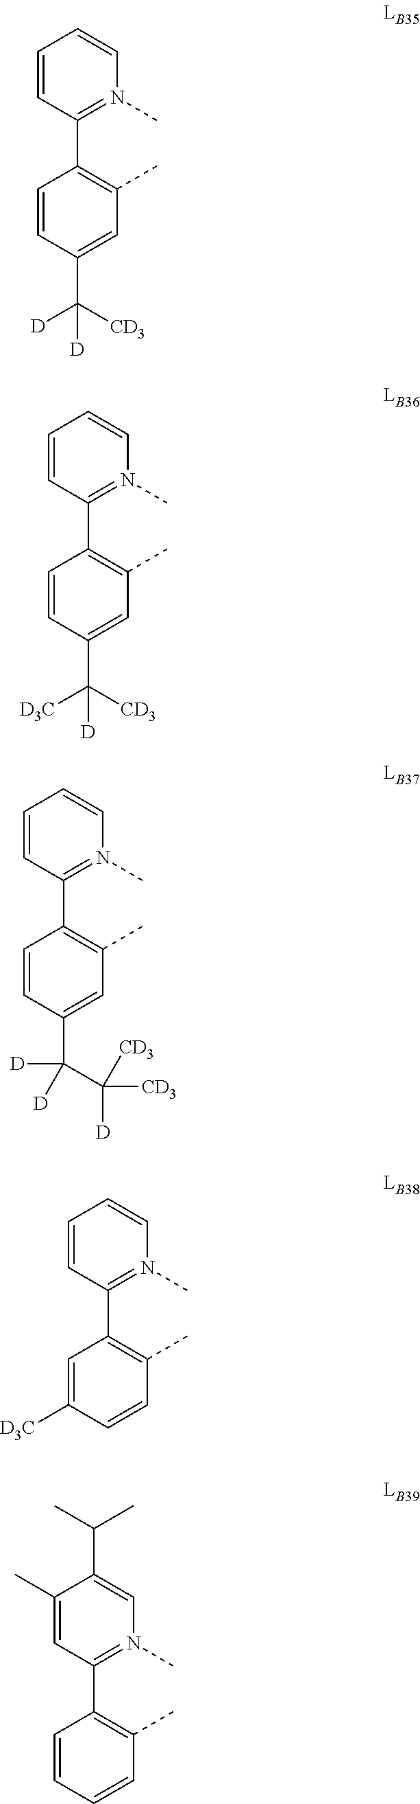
C1=CC(C2=C(C)C=C(C([CD3])([D])[D])C=C2)=N(C)C=C1.C1=CC(C2=C(C)C=C(C([CD3])([D3C])[D])C=C2)=N(C)C=C1.C1=CC(C2=C(C)C=C(C([D])([D])C([D])([CD3])[CD3])C=C2)=N(C)C=C1.C1=CC(C2=C(C)C=CC([D3C])=C2)=N(C)C=C1.C1(C)=CC(C2=C(C)C=CC=C2)=N(C)C=C1C(C)C
